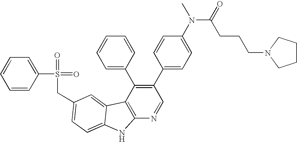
C(C1=CC=C2C(=C1)C1=C(N=CC(C3=CC=C(N(C(=O)CCCN4CCCC4)C)C=C3)=C1C1=CC=CC=C1)N2)S(=O)(=O)C1=CC=CC=C1
